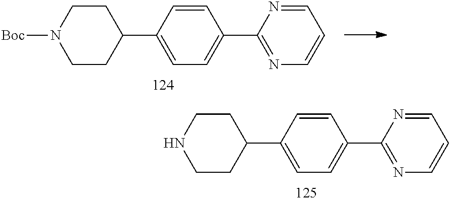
C1(C2=CC=C(C3=NC=CC=N3)C=C2)CCNCC1.C1(C2=CC=C(C3=NC=CC=N3)C=C2)CCN([Boc])CC1
